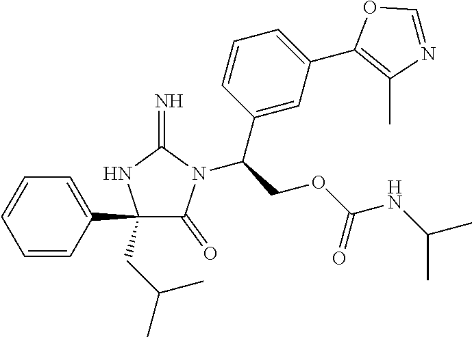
C1(C2=CC=CC=C2)(CC(C)C)C(=O)N(C(COC(NC(C)C)=O)C2=CC(C3=C(C)N=CO3)=CC=C2)C(=N)N1
